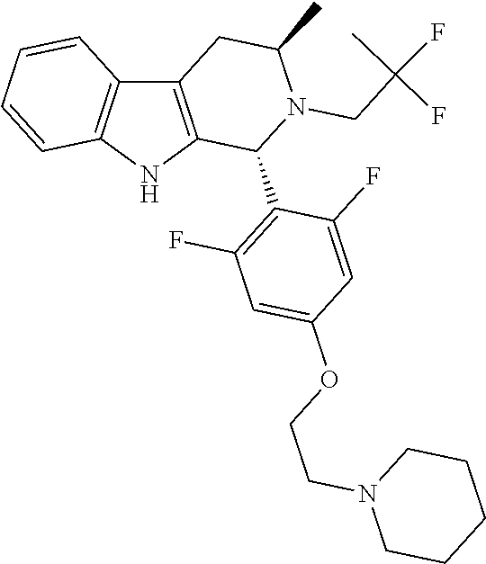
C12=C(NC3=C1C=CC=C3)C(C1=C(F)C=C(OCCN3CCCCC3)C=C1F)N(CC(F)(C)F)C(C)C2
